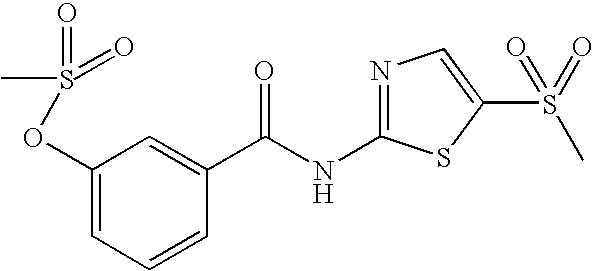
C1(OS(=O)(=O)C)=CC=CC(C(NC2=NC=C(S(C)(=O)=O)S2)=O)=C1
